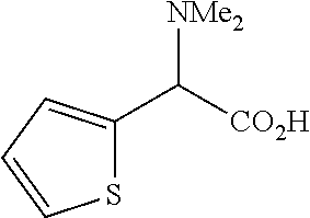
S1C(C([CO2H])[NMe2])=CC=C1
